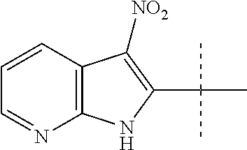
C12=C(C=CC=N1)C([NO2])=C(C(C)(C)C)N2
